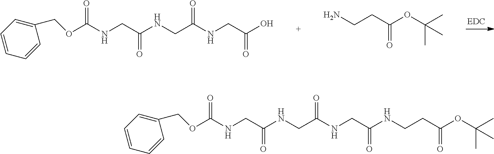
C1=CC=CC(COC(NCC(NCC(NCC(O)=O)=O)=O)=O)=C1.NCCC(OC(C)(C)C)=O.C1=CC=CC(COC(NCC(NCC(NCC(NCCC(OC(C)(C)C)=O)=O)=O)=O)=O)=C1
